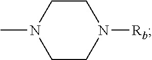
C1CN(C)CCN1[Rb]
